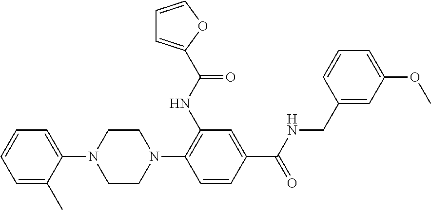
C1=C(C)C(N2CCN(C3=C(NC(=O)C4=CC=CO4)C=C(C(NCC4=CC(OC)=CC=C4)=O)C=C3)CC2)=CC=C1
